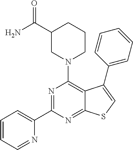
C1=CC=NC(C2=NC(N3CCCC(C(N)=O)C3)=C3C(=N2)SC=C3C2=CC=CC=C2)=C1
